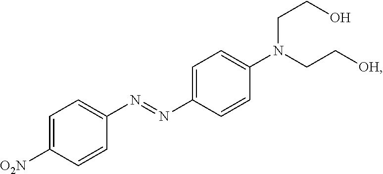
C1=C([O2N])C=CC(N=NC2=CC=C(N(CC[OH])CCO)C=C2)=C1
